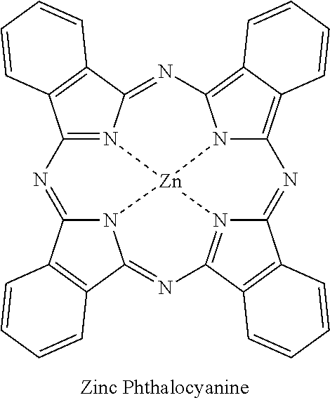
C12=N3C(=NC4=C5C(=C6N4[Zn]34N3C(=N1)C1=C(C3=NC3=N4C(=N6)C4=C3C=CC=C4)C=CC=C1)C=CC=C5)C1=C2C=CC=C1
